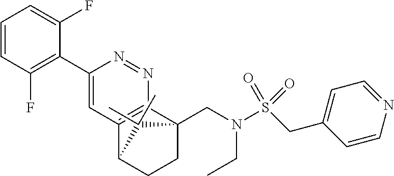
C1=CC(F)=C(C2=CC3=C(N=N2)C2(CN(S(CC4=CC=NC=C4)(=O)=O)CC)CCC3C2(C)C)C(F)=C1
